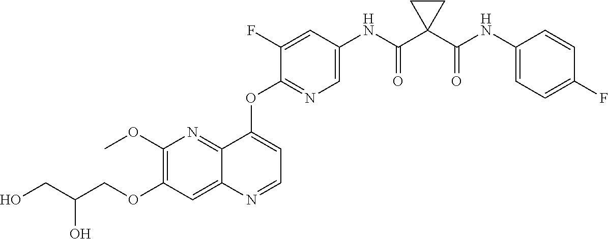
C1(OCC(CO)O)=C(OC)N=C2C(=C1)N=CC=C2OC1=NC=C(NC(C2(C(NC3=CC=C(F)C=C3)=O)CC2)=O)C=C1F
